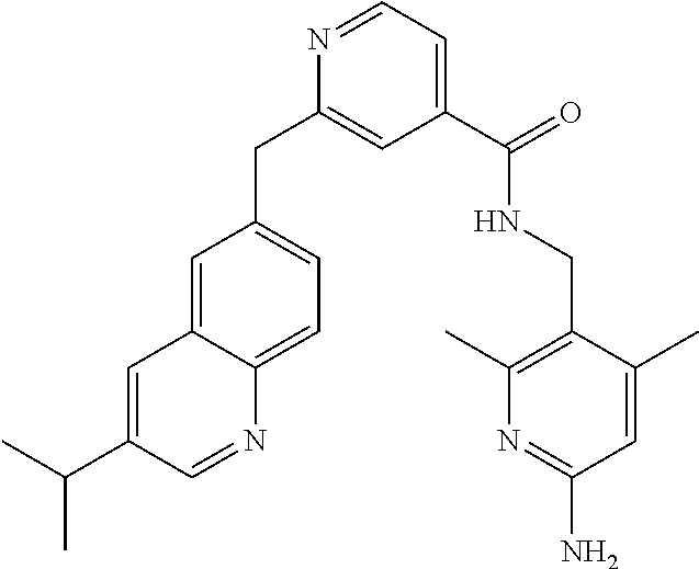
C1=C2C(=CC=C1CC1=CC(C(NCC3=C(C)N=C(N)C=C3C)=O)=CC=N1)N=CC(C(C)C)=C2
